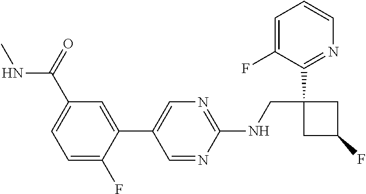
C1(C2=CN=C(NCC3(C4=NC=CC=C4F)CC(F)C3)N=C2)=CC(C(=O)NC)=CC=C1F
